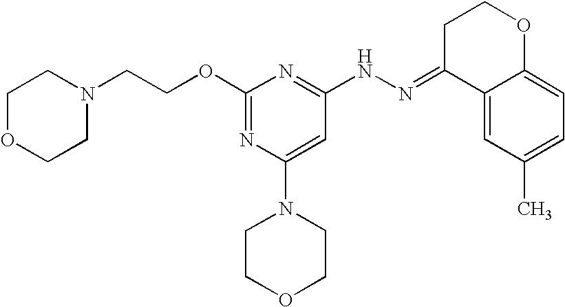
C12=CC(C)=CC=C1OCCC2=NNC1=NC(OCCN2CCOCC2)=NC(N2CCOCC2)=C1
